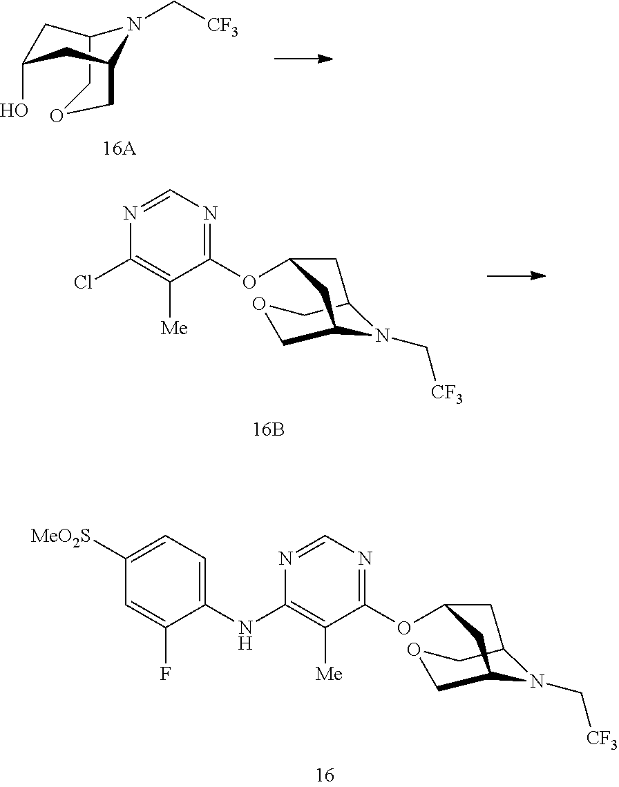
C12COCC(CC(O)C1)N2C[CF3].C12COCC(CC(OC3=NC=NC(Cl)=C3[Me])C1)N2C[CF3].C12COCC(CC(OC3=NC=NC(NC4=CC=C([MeO2S])C=C4F)=C3[Me])C1)N2C[CF3]
